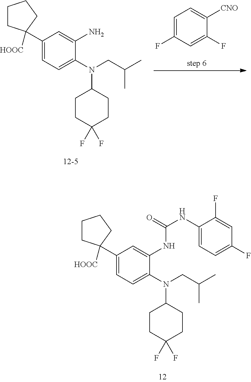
C1(C2([HOOC])CCCC2)=CC=C(N(C2CCC(F)(F)CC2)CC(C)C)C(NC(NC2=CC=C(F)C=C2F)=O)=C1.C1(C2([HOOC])CCCC2)=CC=C(N(C2CCC(F)(F)CC2)CC(C)C)C(N)=C1.C1=C(F)C=C(F)C([CNO])=C1
